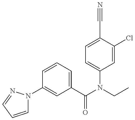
C1=CC=NN1C1=CC(C(=O)N(C2=CC=C(C#N)C(Cl)=C2)CC)=CC=C1
